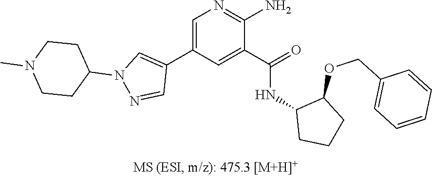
C1=C(C2=CN(C3CCN(C)CC3)N=C2)C=C(C(=O)NC2CCCC2OCC2=CC=CC=C2)C(N)=N1
